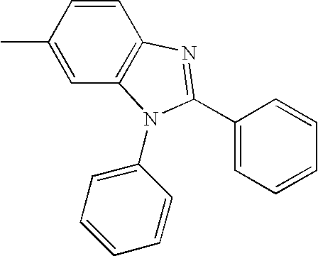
C1=CC(C)=CC2=C1N=C(C1=CC=CC=C1)N2C1=CC=CC=C1
